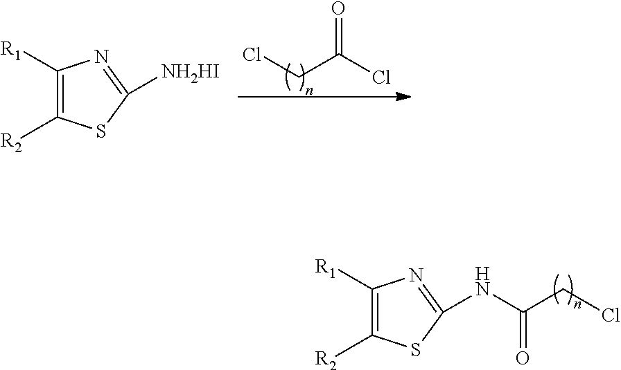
ClC(CCl)=O.C1([R1])=C([R2])SC([NH2HI])=N1.C1([R1])=C([R2])SC(NC(CCl)=O)=N1
